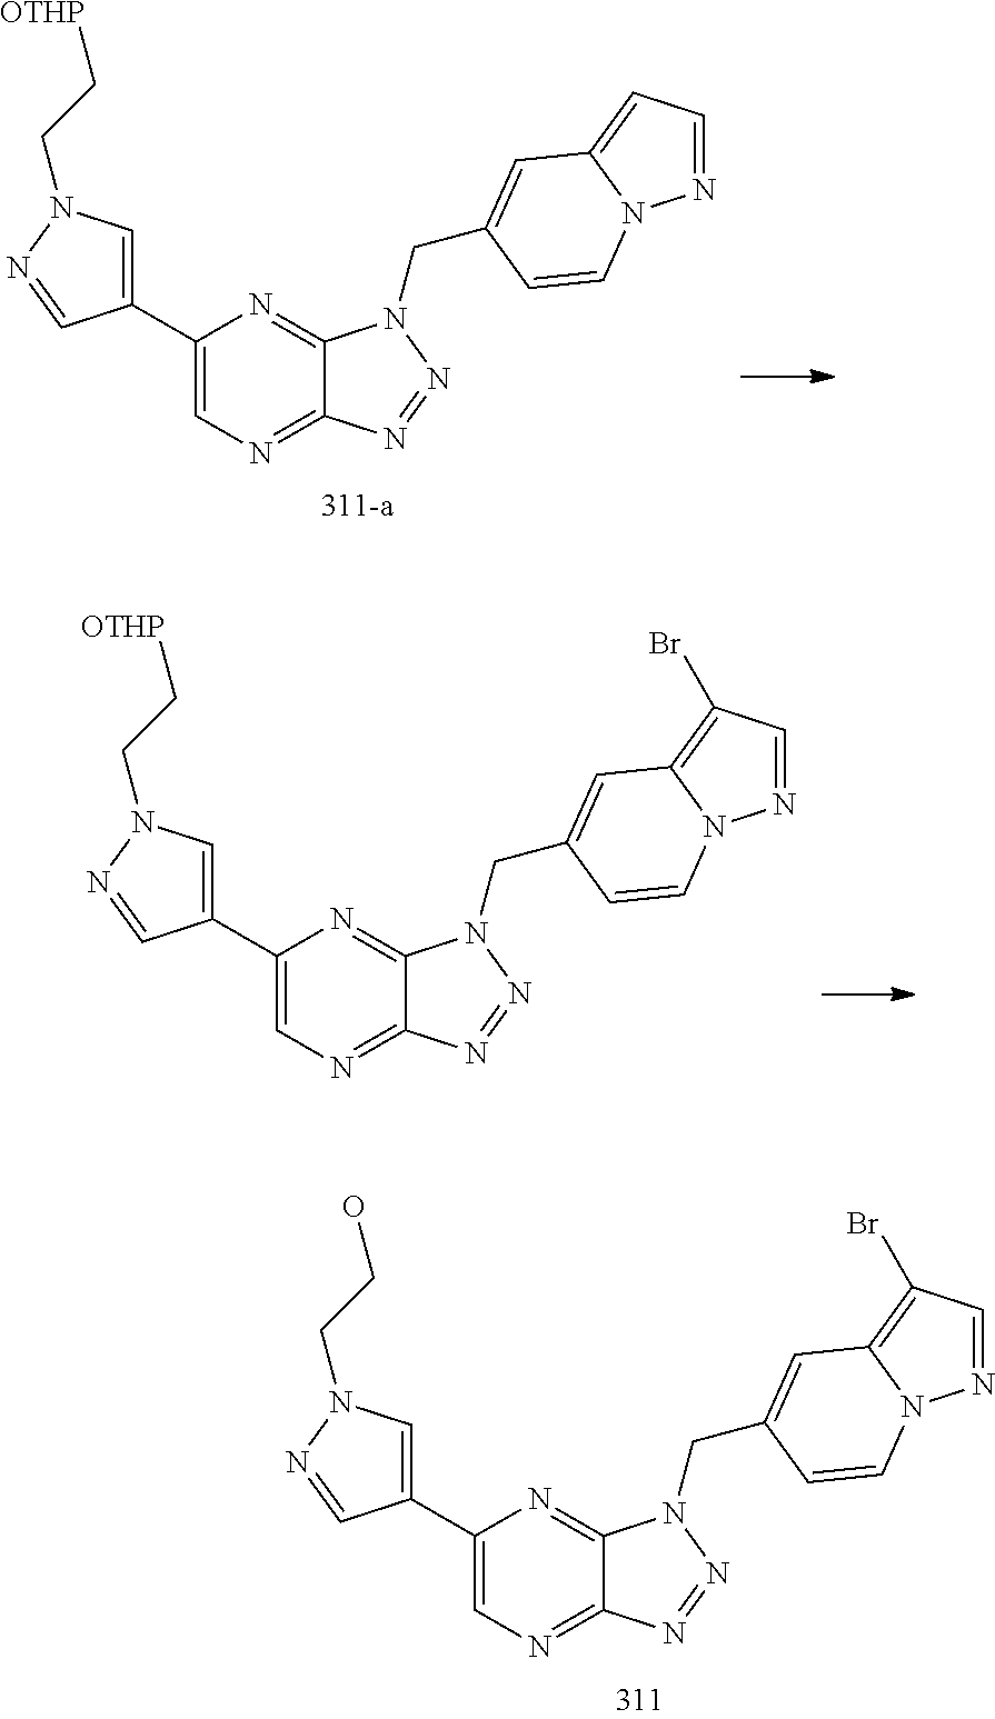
C12=NC=C(C3=CN(CC[OTHP])N=C3)N=C1N(CC1=CC3=CC=NN3C=C1)N=N2.C12=NC=C(C3=CN(CC[OTHP])N=C3)N=C1N(CC1=CC3=C(Br)C=NN3C=C1)N=N2.C12=NC=C(C3=CN(CCO)N=C3)N=C1N(CC1=CC3=C(Br)C=NN3C=C1)N=N2
